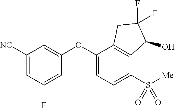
C1(OC2=CC([NC])=CC(F)=C2)=CC=C(S([Me])(=O)=O)C2=C1CC(F)(F)C2O
